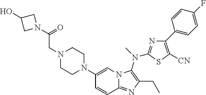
C1(N2CCN(CC(=O)N3CC(O)C3)CC2)=CN2C(=NC(CC)=C2N(C)C2=NC(C3=CC=C(F)C=C3)=C([CN])S2)C=C1
